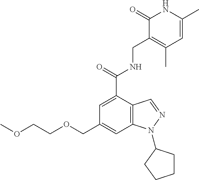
C12=C(C(C(NCC3=C(C)C=C(C)NC3=O)=O)=CC(COCCOC)=C1)C=NN2C1CCCC1
